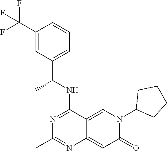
C1(C(F)(F)F)=CC(C(NC2=NC(C)=NC3=CC(=O)N(C4CCCC4)C=C23)C)=CC=C1
